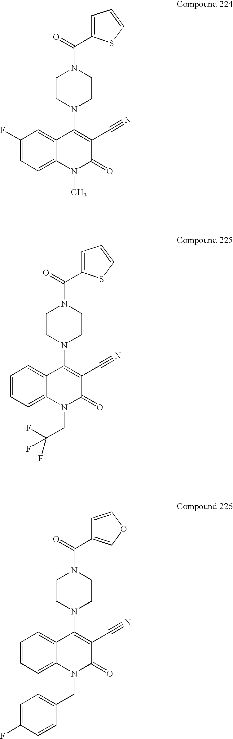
C1=C(C(=O)N2CCN(C3=C(C#N)C(=O)N(C)C4=CC=C(F)C=C34)CC2)SC=C1.C1=C(C(=O)N2CCN(C3=C(C#N)C(=O)N(CC(F)(F)F)C4=CC=CC=C34)CC2)SC=C1.C1=COC=C1C(=O)N1CCN(C2=C(C#N)C(=O)N(CC3=CC=C(F)C=C3)C3=CC=CC=C23)CC1
